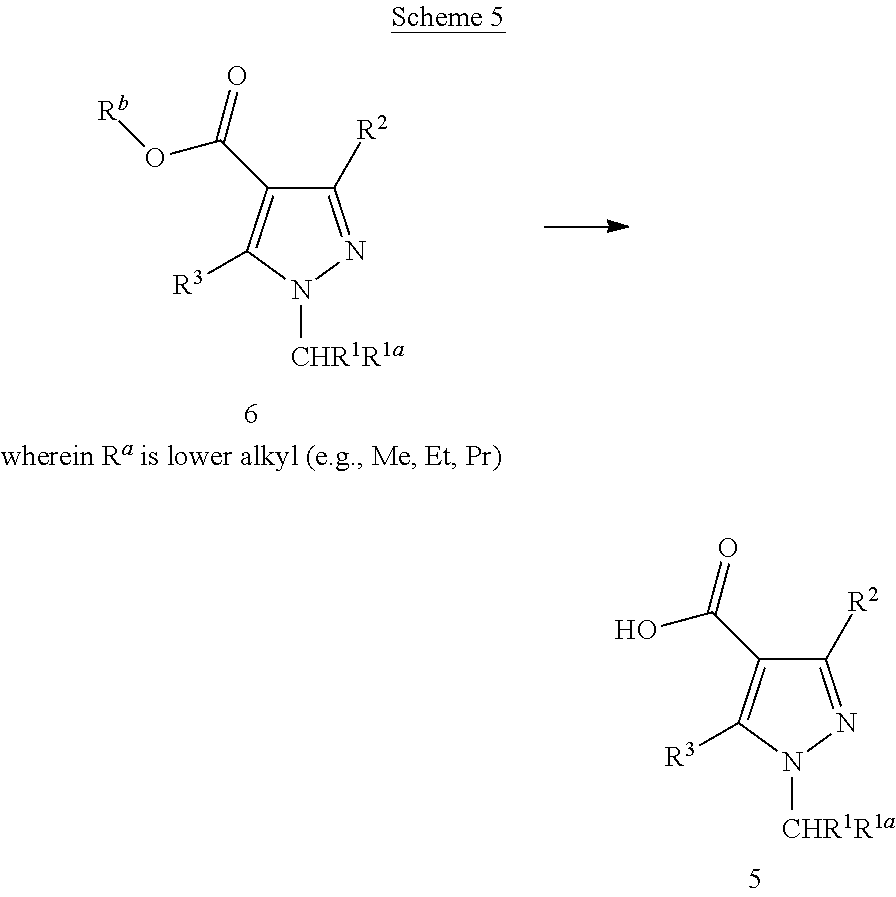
C1([R2])=NN([CHR1R1a])C([R3])=C1C(=O)O[Rb].C1([R2])=NN([CHR1R1a])C([R3])=C1C(=O)O
